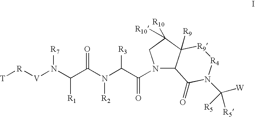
C12C([R9])(C([R10])([R10])CN1C(C(N(C(C(N([V][R][T])[R7])[R1])=O)[R2])[R3])=O)[R9][R4]N(C([W])([R5])[R5])C2=O
